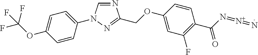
N1=CN(C2=CC=C(OC(F)(F)F)C=C2)N=C1COC1=CC(F)=C(C(=O)N=[N+]=N)C=C1
